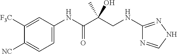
C(C(C(NC1=CC=C([NC])C([F3C])=C1)=O)(O)C)NC1=NNC=N1
